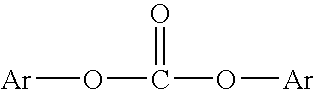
[Ar]OC(O[Ar])=O
